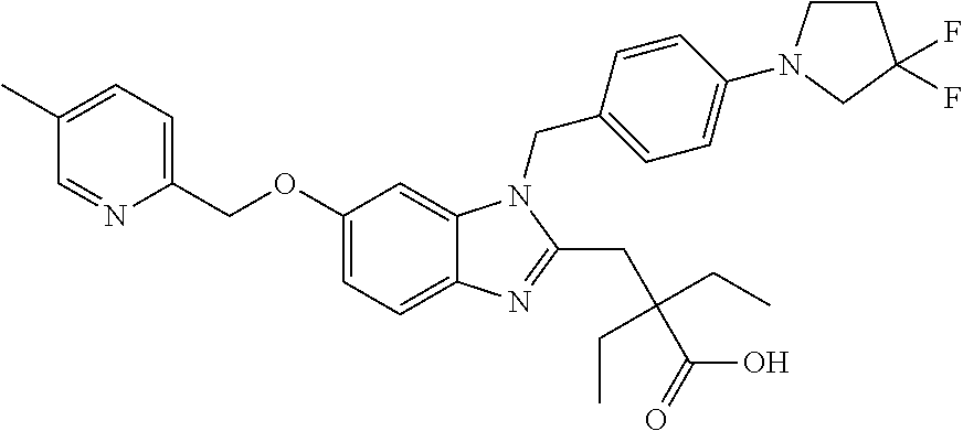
C1(OCC2=CC=C(C)C=N2)=CC=C2C(=C1)N(CC1=CC=C(N3CCC(F)(F)C3)C=C1)C(CC(C(O)=O)(CC)CC)=N2
